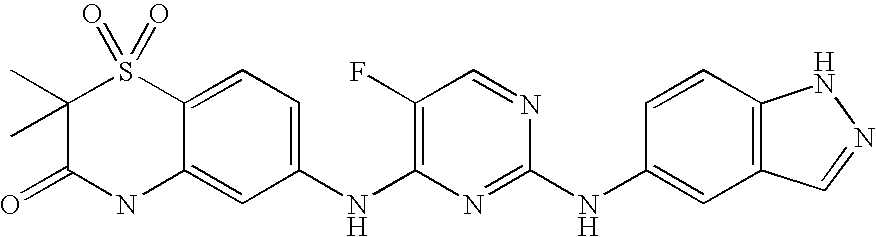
C1(C)(C)C(=O)NC2=CC(NC3=C(F)C=NC(NC4=CC5=C(C=C4)NN=C5)=N3)=CC=C2S1(=O)=O
